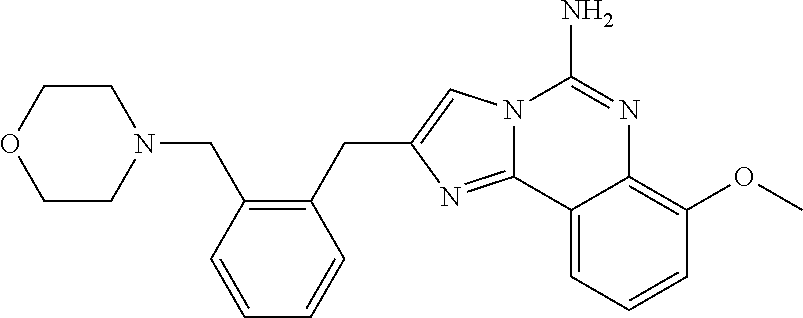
N12C(=NC(CC3=C(CN4CCOCC4)C=CC=C3)=C1)C1=CC=CC(OC)=C1N=C2N
